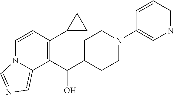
C1=CC(N2CCC(C(C3=C(C4CC4)C=CN4C3=CN=C4)O)CC2)=CN=C1
